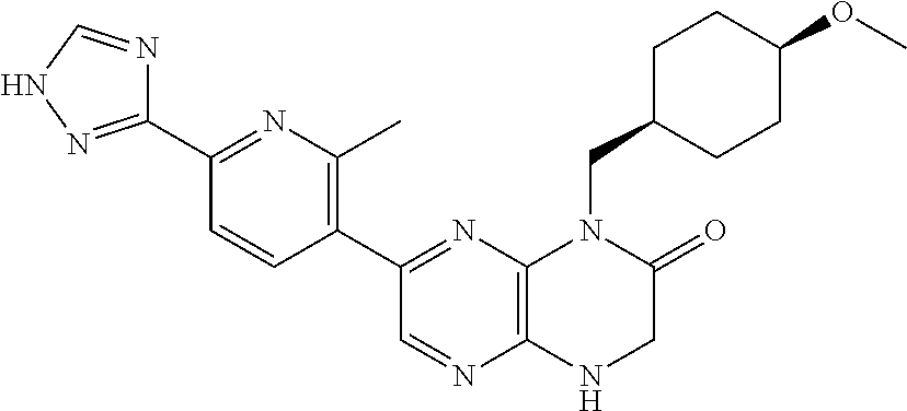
C12=C(N=C(C3=C(C)N=C(C4=NNC=N4)C=C3)C=N1)N(CC1CCC(OC)CC1)C(=O)CN2
